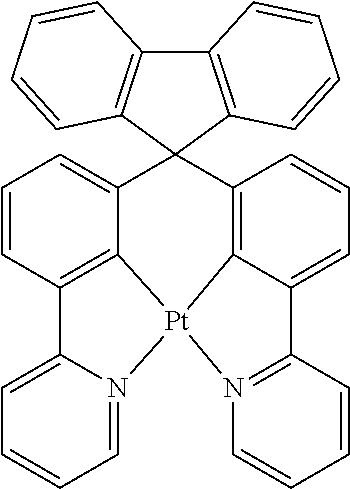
C1=CC2=C3C(=C1)C1(C4=C5C(=CC=C4)C4=N(C=CC=C4)[Pt]35N3=CC=CC=C23)C2=C(C3=C1C=CC=C3)C=CC=C2
